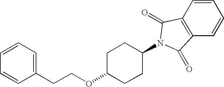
C1=CC2=C(C=C1)C(=O)N(C1CCC(OCCC3=CC=CC=C3)CC1)C2=O
